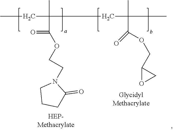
CCC(C)(C(=O)OCCN1C(=O)CCC1)CC(C)(C(OCC1OC1)=O)C
